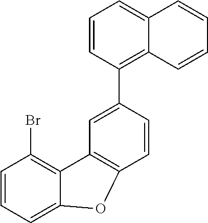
C12=C(Br)C=CC=C1OC1=C2C=C(C2=C3C(=CC=C2)C=CC=C3)C=C1
